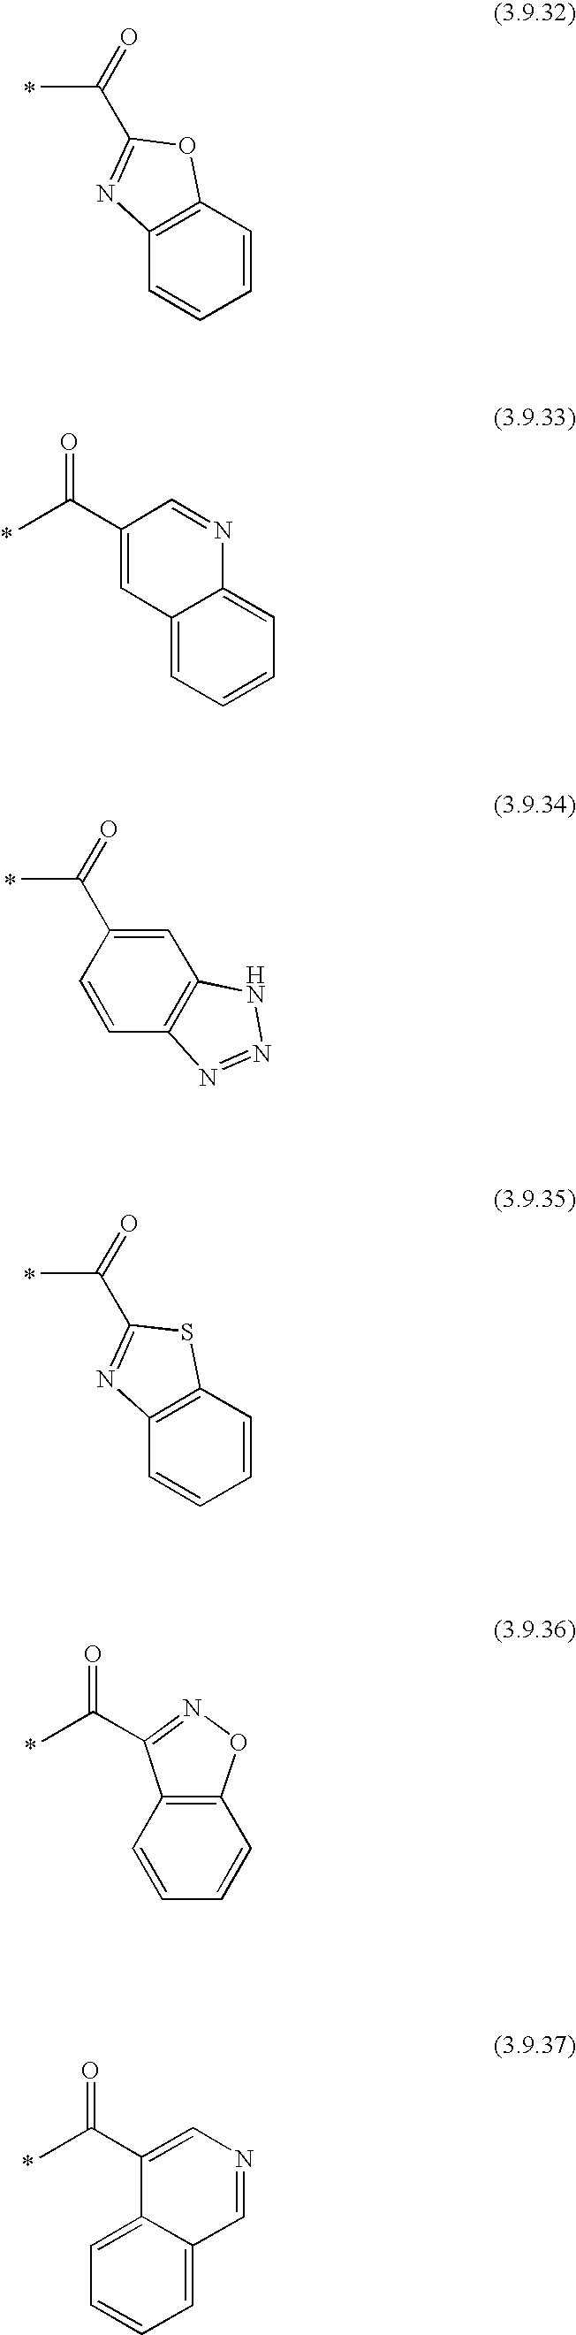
*.O=C(C)C1=NOC2=C1C=CC=C2.CC(=O)C1=NC2=C(C=CC=C2)O1.*.O=C(C)C1=CC2=CC=CC=C2N=C1.CC(=O)C1=CC2=C(C=C1)N=NN2.CC(=O)C1=NC2=C(C=CC=C2)S1.*.O=C(C)C1=CN=CC2=CC=CC=C12
